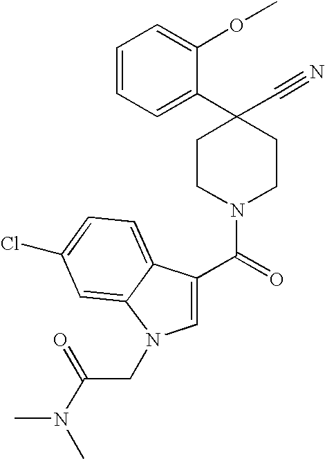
C1(C2=CC=CC=C2OC)(C#N)CCN(C(=O)C2=CN(CC(N(C)C)=O)C3=CC(Cl)=CC=C23)CC1
